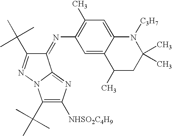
C1(=NC2=C(C)C=C3C(=C2)C(C)CC(C)(C)N3[C3H7])C(C(C)(C)C)=NN2C1=NC([NHSO2C4H9])=C2C(C)(C)C
